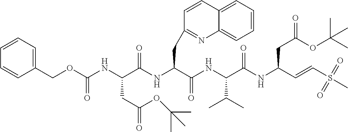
C1(COC(NC(C(NC(C(NC(C(NC(C=CS(C)(=O)=O)CC(OC(C)(C)C)=O)=O)C(C)C)=O)CC2=NC3=CC=CC=C3C=C2)=O)CC(=O)OC(C)(C)C)=O)=CC=CC=C1
